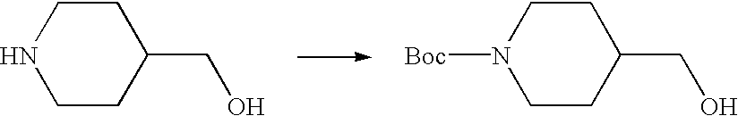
C1CC(CO)CCN1.C1CC(CO)CCN1[Boc]
